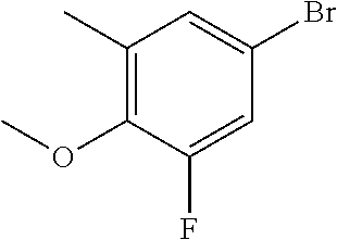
O(C1=C(C)C=C(Br)C=C1F)C
